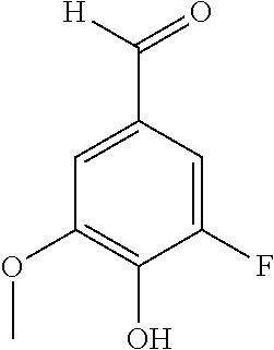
C1(F)=CC(C([H])=O)=CC(OC)=C1O
